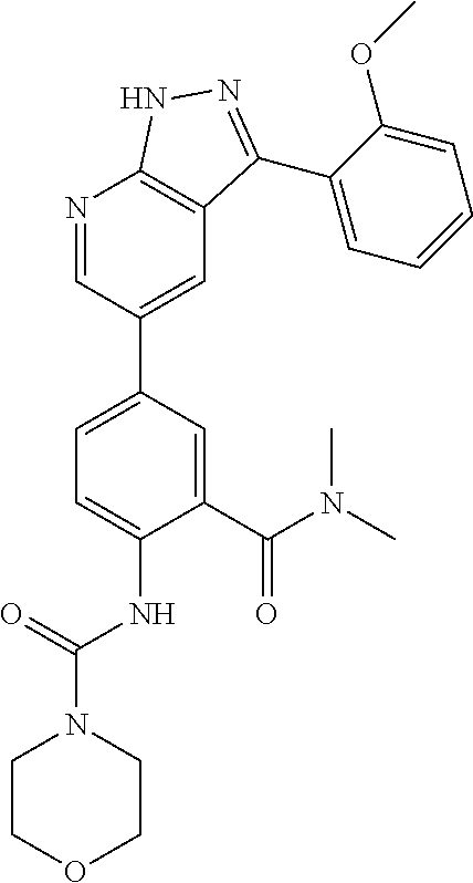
C1(C(N(C)C)=O)=CC(C2=CC3=C(N=C2)NN=C3C2=CC=CC=C2OC)=CC=C1NC(=O)N1CCOCC1
